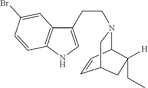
C1=CC2N(CCC3=CNC4=C3C=C(Br)C=C4)CC1CC2([H])CC
